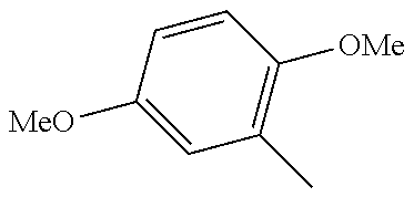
C1=C([MeO])C=CC([OMe])=C1C
